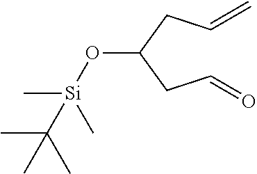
C(CC(CC=C)O[Si](C)(C)C(C)(C)C)=O
